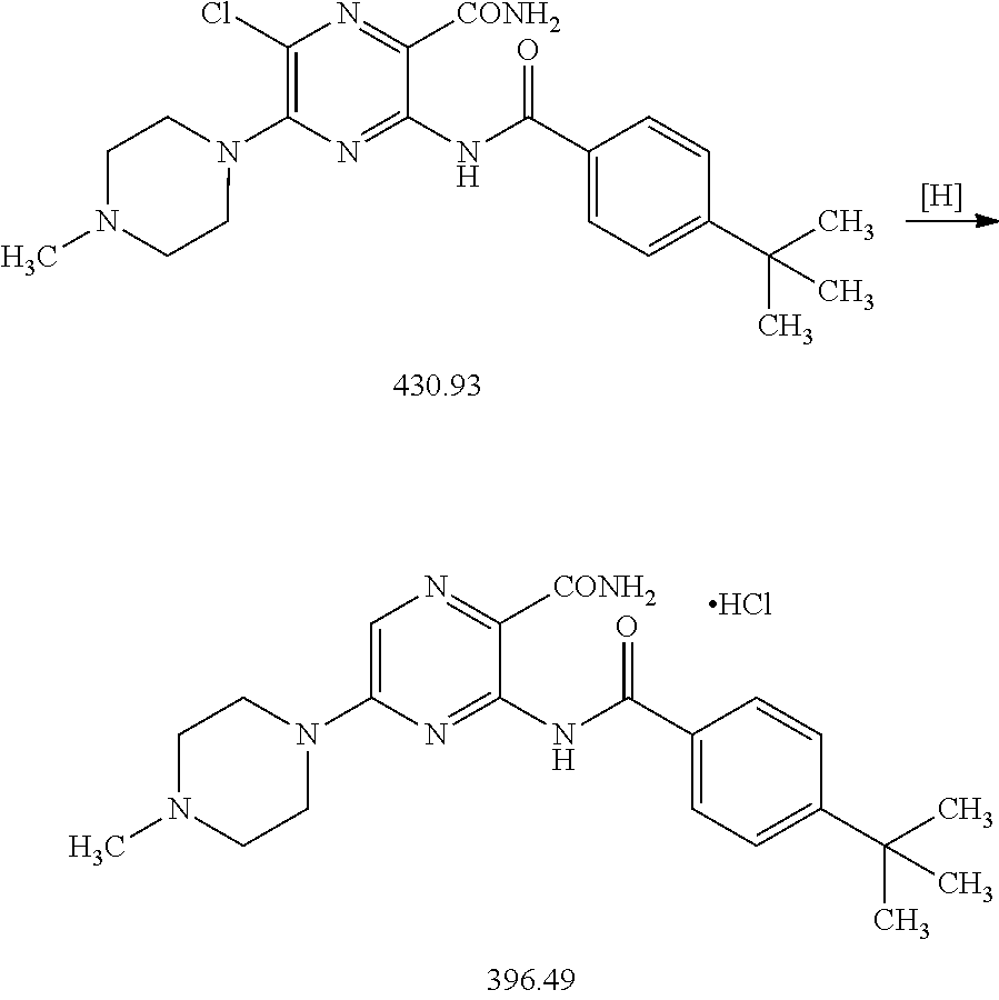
[H].C1(Cl)=C(N2CCN(C)CC2)N=C(NC(C2=CC=C(C(C)(C)C)C=C2)=O)C([CONH2])=N1.C1=C(N2CCN(C)CC2)N=C(NC(C2=CC=C(C(C)(C)C)C=C2)=O)C([CONH2])=N1.Cl
